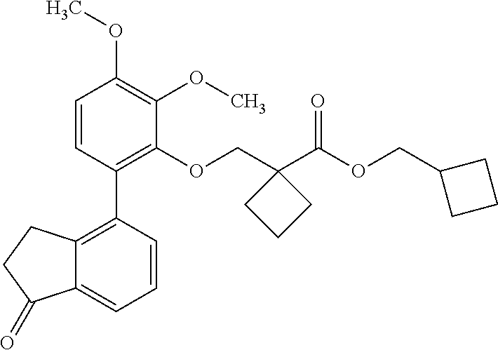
C1=CC(C2=C3C(=CC=C2)C(=O)CC3)=C(OCC2(C(OCC3CCC3)=O)CCC2)C(OC)=C1OC
